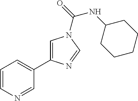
C1=CN=CC(C2=CN(C(=O)NC3CCCCC3)C=N2)=C1
